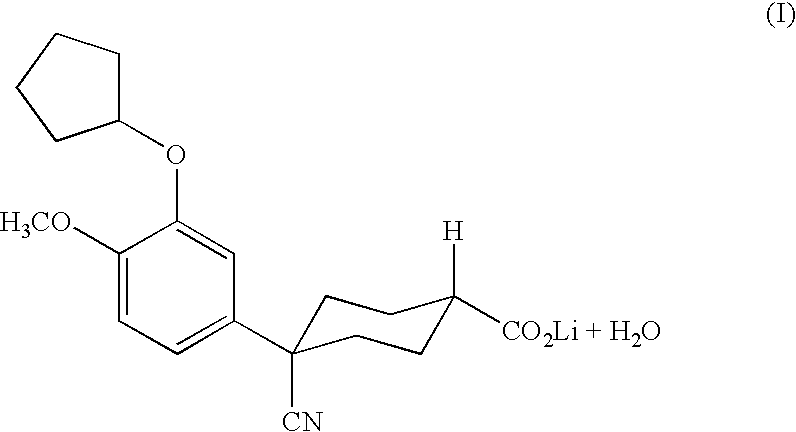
C1([H3CO])=CC=C(C2([CN])CCC([H])([CO2Li + H2O])CC2)C=C1OC1CCCC1
